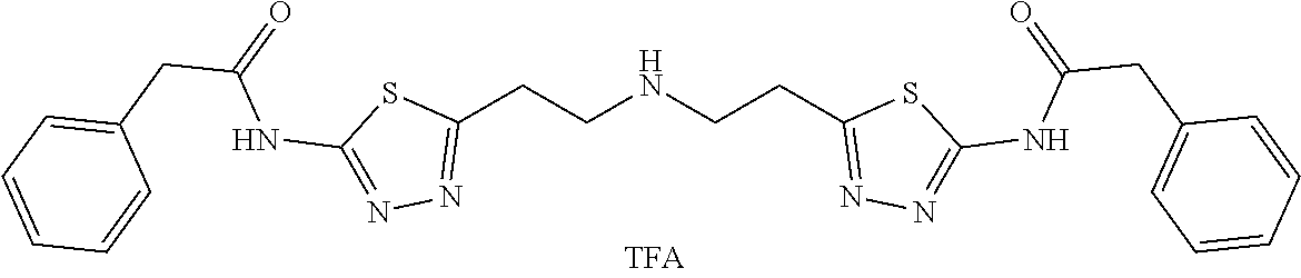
C1(CCNCCC2=NN=C(NC(CC3=CC=CC=C3)=O)S2)=NN=C(NC(=O)CC2=CC=CC=C2)S1
